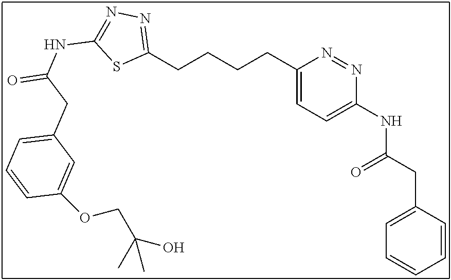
C1(CCCCC2=CC=C(NC(CC3=CC=CC=C3)=O)N=N2)=NN=C(NC(=O)CC2=CC=CC(OCC(O)(C)C)=C2)S1
